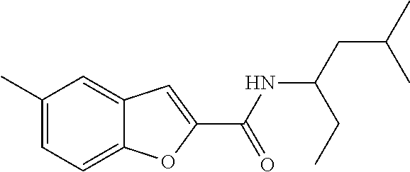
C(NC(CC(C)C)CC)(=O)C1=CC2=CC(C)=CC=C2O1
